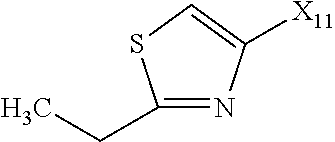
C1(CC)=NC([X11])=CS1
